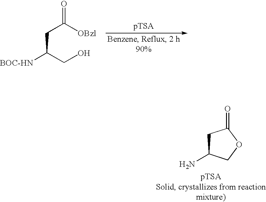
C(CC(=O)[OBzl])(CO)[BOC-HN].C1C(N)COC1=O
